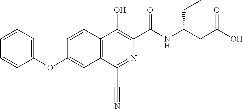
C1(OC2=CC3=C(C=C2)C(O)=C(C(NC(CC(O)=O)CC)=O)N=C3C#N)=CC=CC=C1
